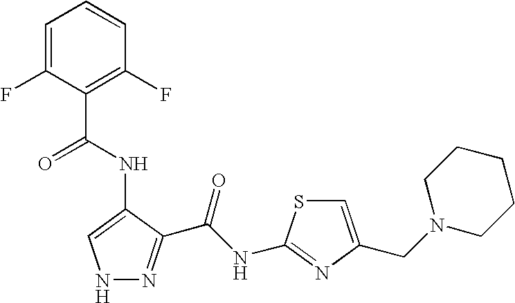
C1=C(F)C(C(=O)NC2=CNN=C2C(NC2=NC(CN3CCCCC3)=CS2)=O)=C(F)C=C1
